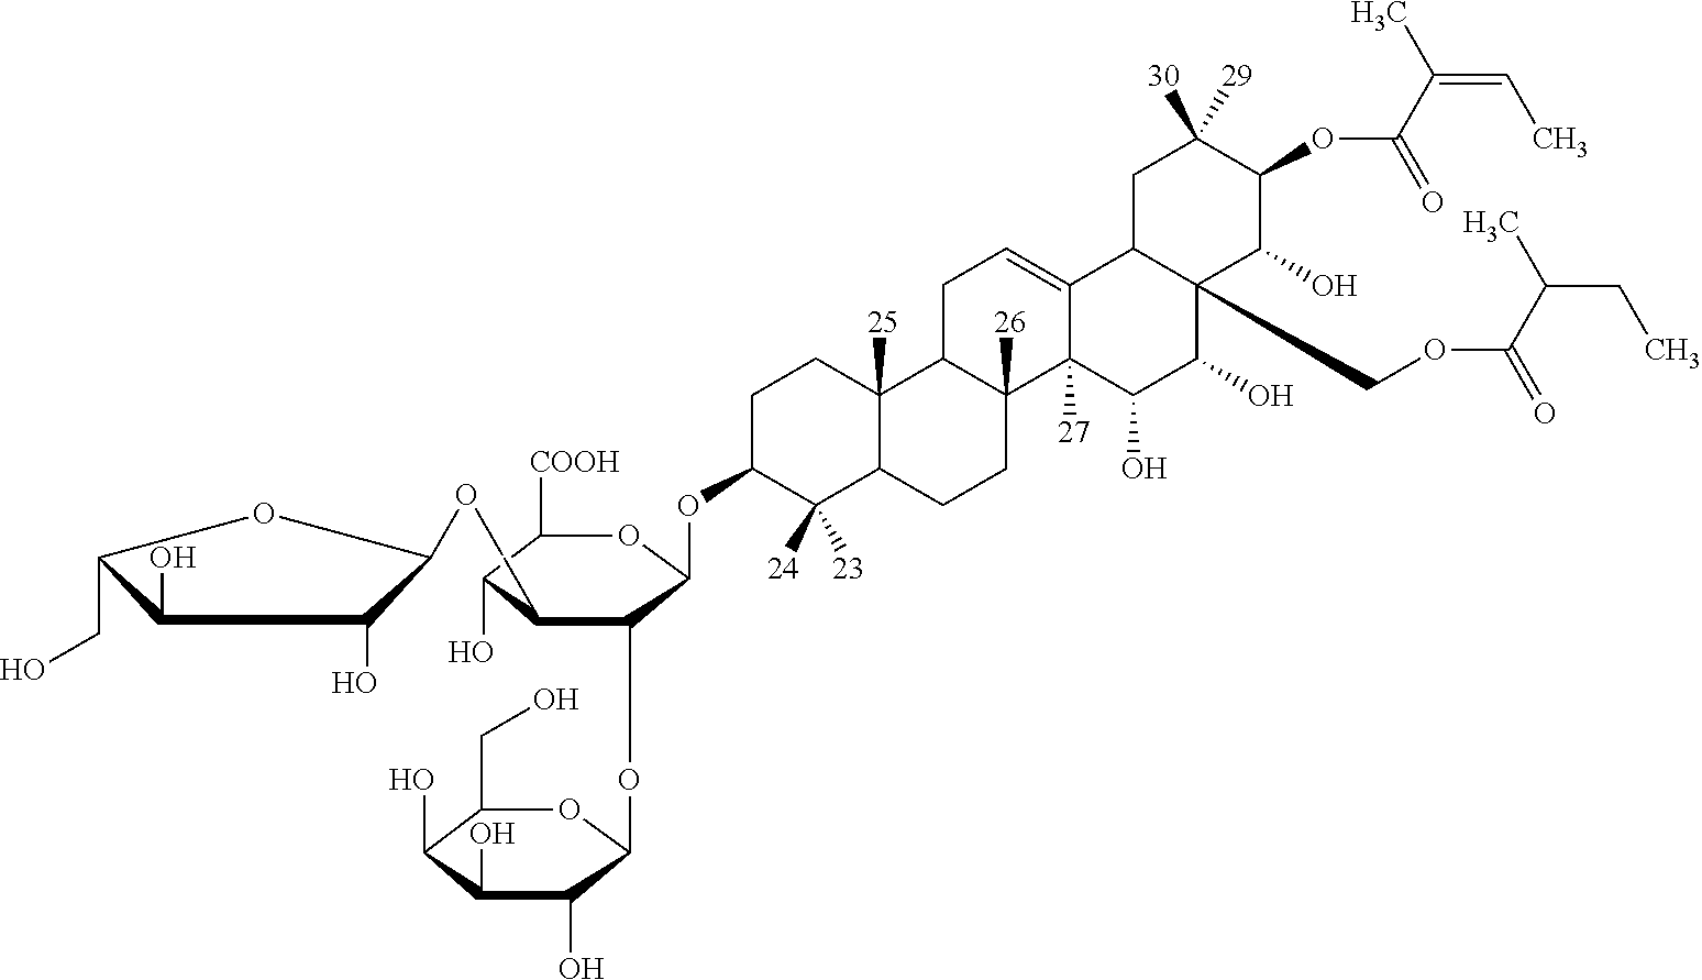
C1(O)C(CO)OC(OCC2C(O)C([COOH])OC(OC3C([24])([23])C4C([25])(CC3)C3C([26])(CC4)C4([27])C(=CC3)C3C(COC(=O)C(C)CC)(C(O)C4O)C(O)C(OC(C(C)=CC)=O)C([30])([29])C3)C2OC2C(O)C(O)C(O)C(CO)O2)C1O
